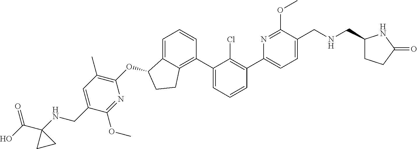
C1=C(C2=C(Cl)C(C3=C4C(=CC=C3)C(OC3=C(C)C=C(CNC5(C(O)=O)CC5)C(OC)=N3)CC4)=CC=C2)N=C(OC)C(CNCC2CCC(=O)N2)=C1
